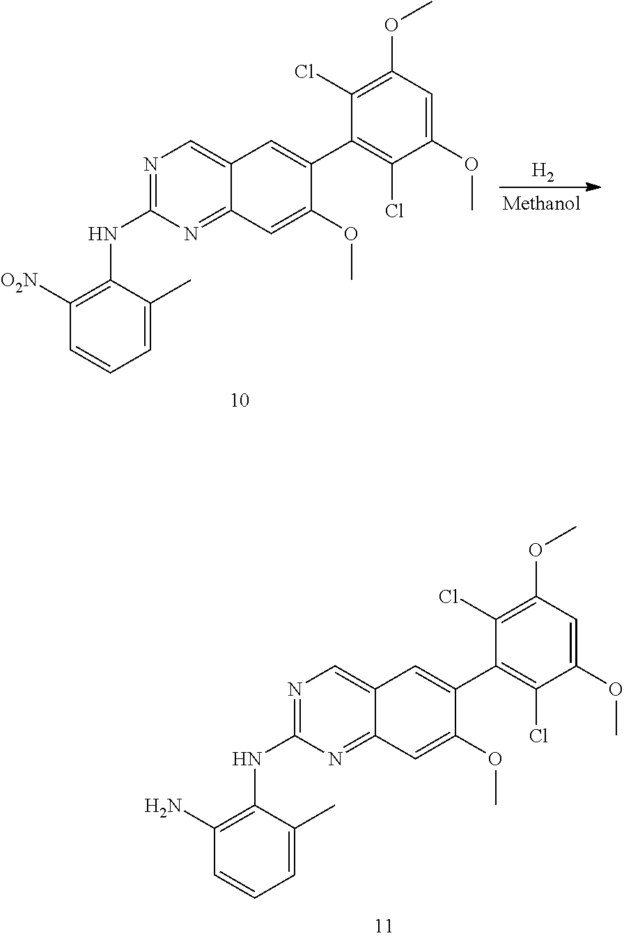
N1=C(NC2=C(N)C=CC=C2C)N=C2C(=C1)C=C(C1=C(Cl)C(OC)=CC(OC)=C1Cl)C(OC)=C2.N1=C(NC2=C([O2N])C=CC=C2C)N=C2C(=C1)C=C(C1=C(Cl)C(OC)=CC(OC)=C1Cl)C(OC)=C2.[H2]
